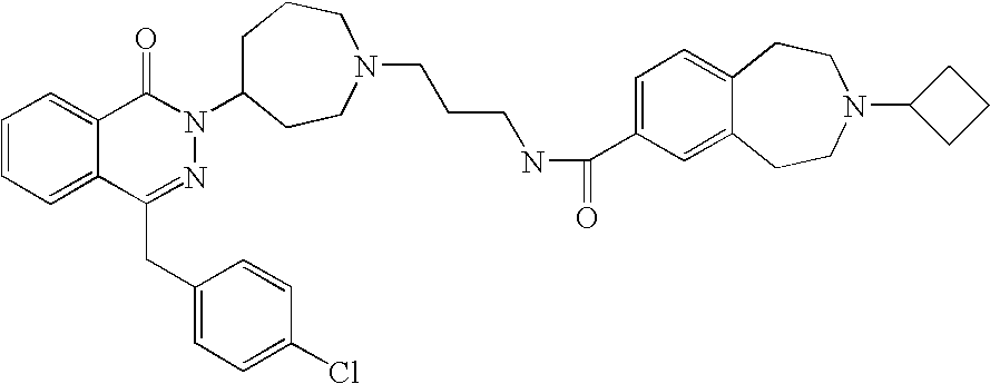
C1=CC=C2C(=C1)C(=O)N(C1CCCN(CCCNC(=O)C3=CC=C4C(=C3)CCN(C3CCC3)CC4)CC1)N=C2CC1=CC=C(Cl)C=C1
